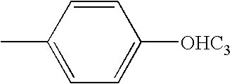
C1=CC([OHC3])=CC=C1C
